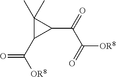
C1(C)(C)C(C([OR8])=O)C1C(=O)C(=O)[OR8]
